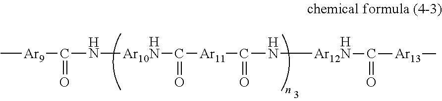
C[Ar9]C(N[Ar10N]C([Ar11]C(N[Ar12N]C(=O)[Ar13]C)=O)=O)=O.[H].[H]
